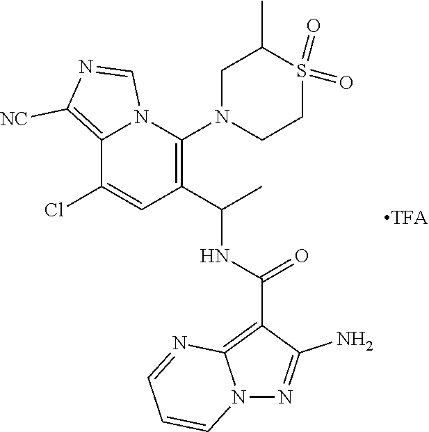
C1(C(C)NC(C2=C3N(N=C2N)C=CC=N3)=O)=C(N2CCS(=O)(=O)C(C)C2)N2C(=C([NC])N=C2)C(Cl)=C1
